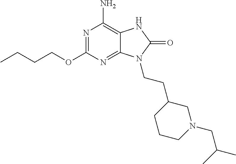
N1=C(OCCCC)N=C2C(=C1N)NC(=O)N2CCC1CCCN(CC(C)C)C1
